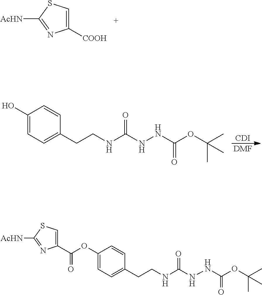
C1([COOH])=CSC([AcHN])=N1.[CDI].[DMF].C1(O)=CC=C(CCNC(NNC(OC(C)(C)C)=O)=O)C=C1.C1(OC(C2=CSC([AcHN])=N2)=O)=CC=C(CCNC(NNC(OC(C)(C)C)=O)=O)C=C1
